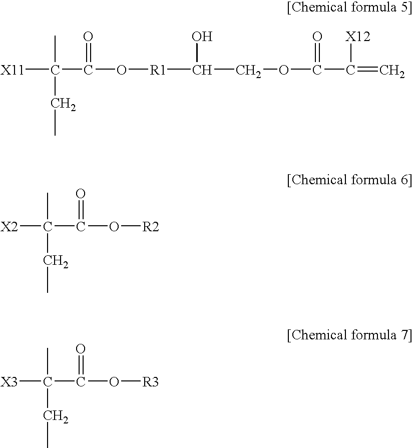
[X11]C(C(O[R1]C(COC(C(=C)[X12])=O)O)=O)(CC)C.[X2]C(C(O[R2])=O)(CC)C.[X3]C(C(O[R3])=O)(CC)C
